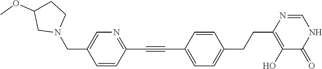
C1(C#CC2=NC=C(CN3CCC(OC)C3)C=C2)=CC=C(CCC2=C(O)C(=O)NC=N2)C=C1
